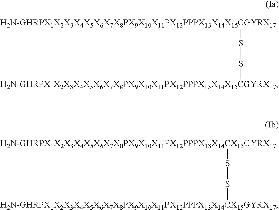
[H2N-GHRPX1X2X3X4X5X6X7X8PX9X10X11PX12PPPX13X14X15CGYRX17]SS[H2N-GHRPX1X2X3X4X5X6X7X8PX9X10X11PX12PPPX13X14X15CGYRX17].[H2N-GHRPX1X2X3X4X5X6X7X8PX9X10X11PX12PPPX13X14CX15GYRX17]SS[H2N-GHRPX1X2X3X4X5X6X7X8PX9X10X11PX12PPPX13X14CX15GYRX17]
